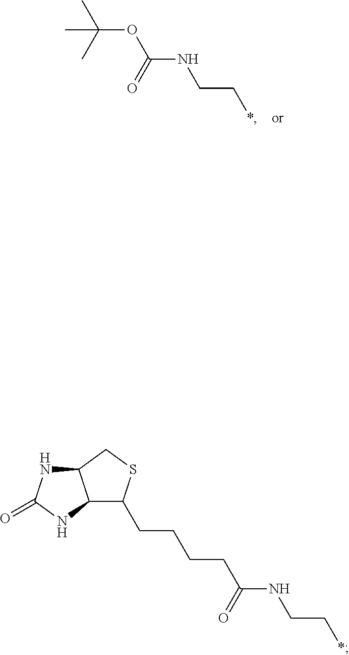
C(OC(NCC*)=O)(C)(C)C.C12C(CCCCC(NCC*)=O)SCC1NC(=O)N2
